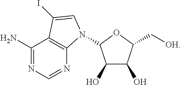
C1(N)=NC=NC2=C1C(I)=CN2C1C(O)C(O)C(C[OH])O1
